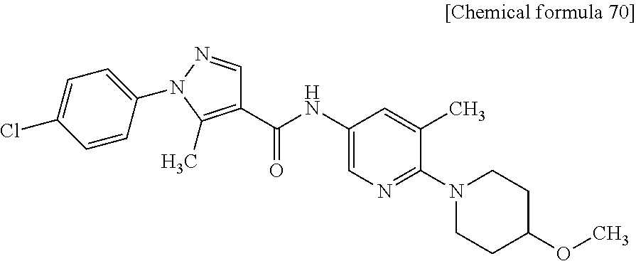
C1(C(NC2=CN=C(N3CCC(OC)CC3)C(C)=C2)=O)=C(C)N(C2=CC=C(Cl)C=C2)N=C1
